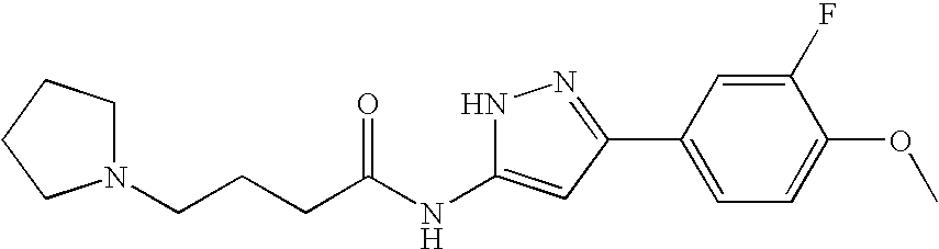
C(NC1=CC(C2=CC=C(OC)C(F)=C2)=NN1)(=O)CCCN1CCCC1
